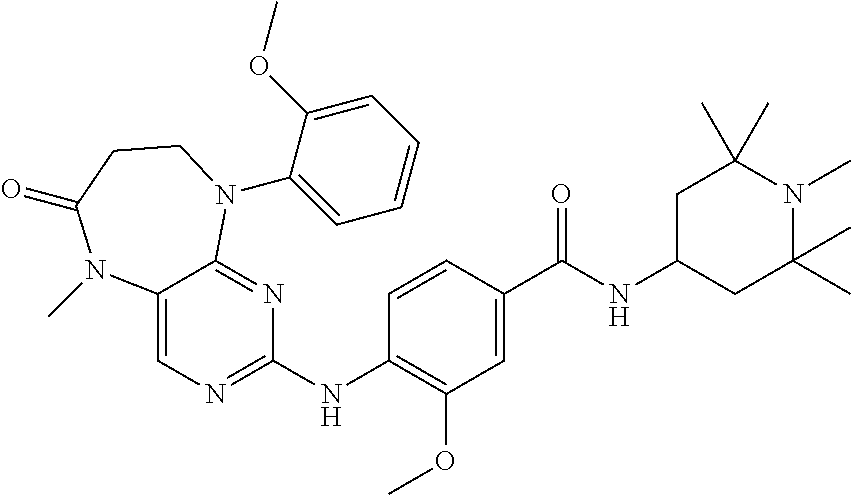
C1C(NC(C2=CC(OC)=C(NC3=NC=C4C(=N3)N(C3=CC=CC=C3OC)CCC(=O)N4C)C=C2)=O)CC(C)(C)N(C)C1(C)C
